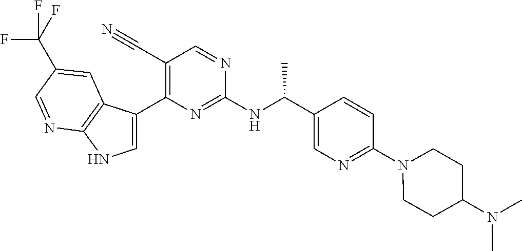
C1(C#N)=C(C2=CNC3=C2C=C(C(F)(F)F)C=N3)N=C(NC(C2=CN=C(N3CCC(N(C)C)CC3)C=C2)C)N=C1
